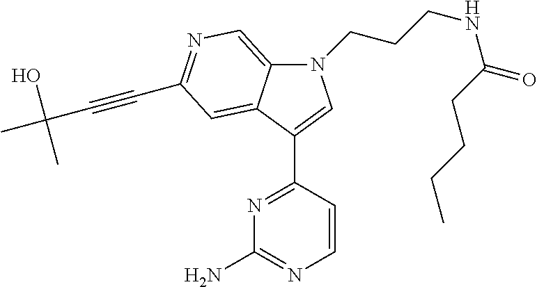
N1(CCCNC(CCCC)=O)C2=CN=C(C#CC(C)(O)C)C=C2C(C2=NC(N)=NC=C2)=C1
